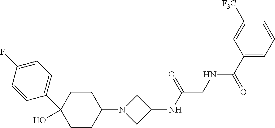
C1(O)(C2=CC=C(F)C=C2)CCC(N2CC(NC(CNC(=O)C3=CC=CC([F3C])=C3)=O)C2)CC1
